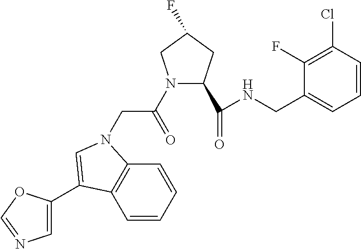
N1(C(=O)CN2C3=C(C=CC=C3)C(C3=CN=CO3)=C2)C(C(=O)NCC2=CC=CC(Cl)=C2F)CC(F)C1
